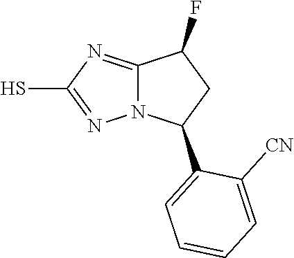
C12=NC(S)=NN1C(C1=CC=CC=C1[CN])CC2F
